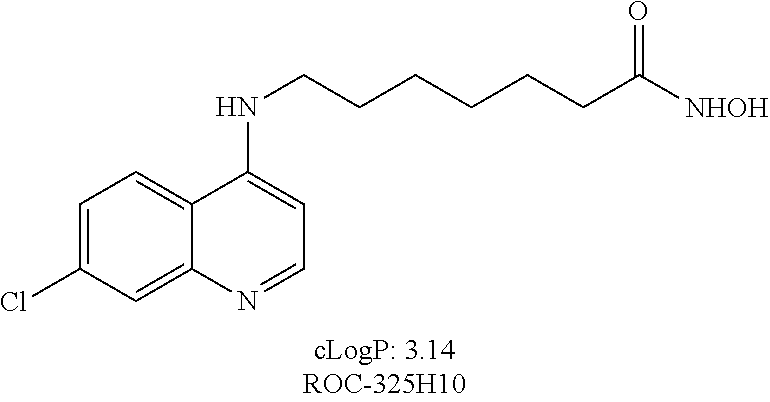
ClC1=CC=C2C(=C1)N=CC=C2NCCCCCCC([NHOH])=O
